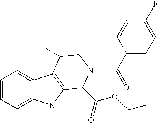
C1=CC=C2C(=C1)C1=C(N2)C(C(OCC)=O)N(C(C2=CC=C(F)C=C2)=O)CC1(C)C
